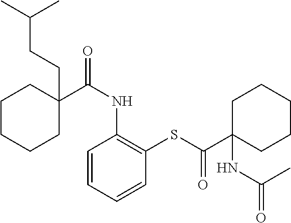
C1C(C(NC2=C(SC(C3(NC(=O)C)CCCCC3)=O)C=CC=C2)=O)(CCC(C)C)CCCC1
